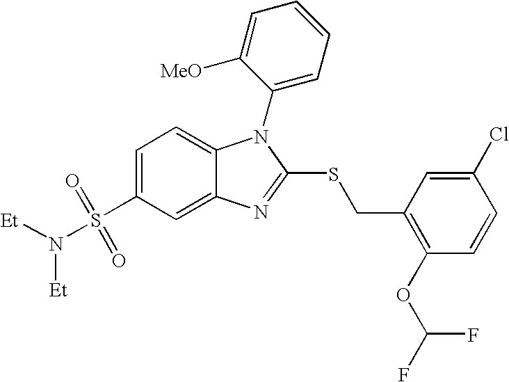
C1=C(S(N([Et])[Et])(=O)=O)C=C2C(=C1)N(C1=CC=CC=C1[MeO])C(SCC1=C(OC(F)F)C=CC(Cl)=C1)=N2
